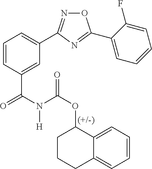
C1=C(C(N([H])C(OC2CCCC3=CC=CC=C23)=O)=O)C=CC=C1C1=NOC(C2=CC=CC=C2F)=N1
